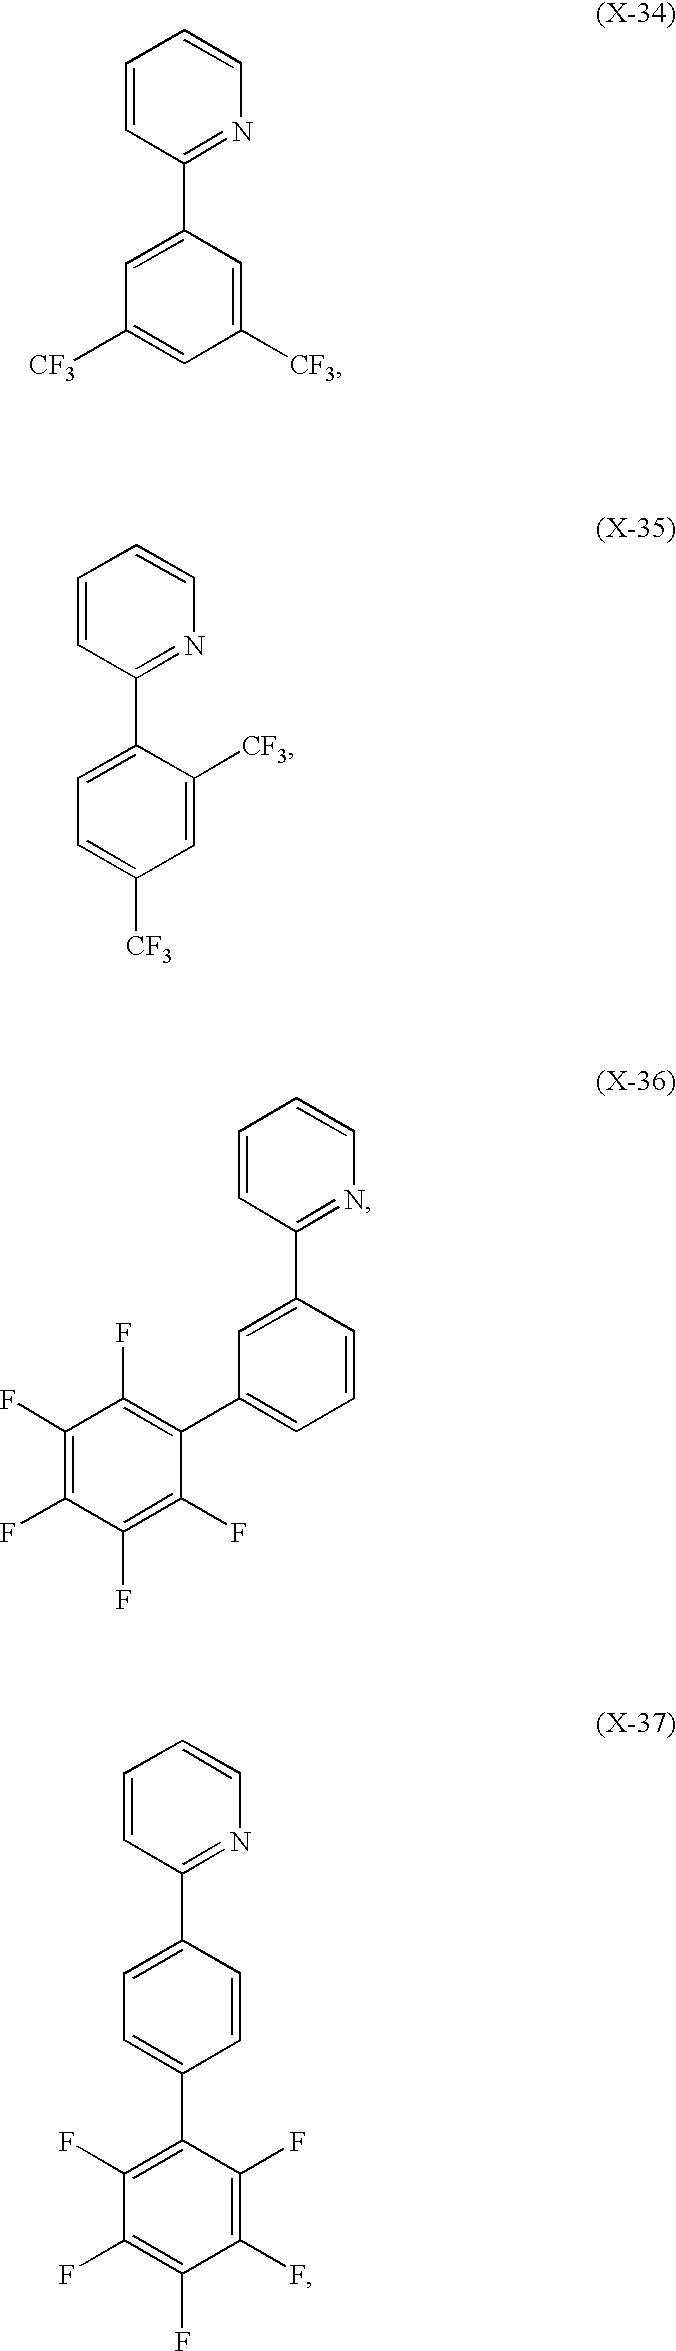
C1(C2=CC=C([CF3])C=C2[CF3])=NC=CC=C1.C1(C2=CC(C3=C(F)C(F)=C(F)C(F)=C3F)=CC=C2)=NC=CC=C1.C1(C2=NC=CC=C2)=CC([CF3])=CC([CF3])=C1.C1(C2=CC=C(C3=C(F)C(F)=C(F)C(F)=C3F)C=C2)=NC=CC=C1
